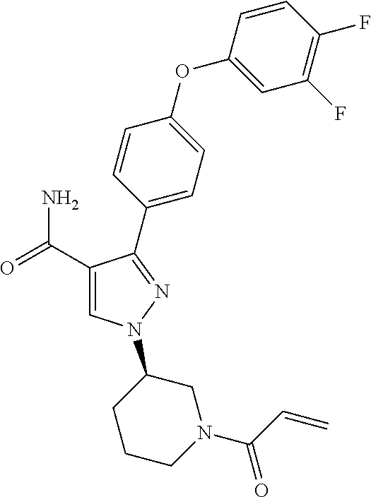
C1(C(=O)N)=CN(C2CCCN(C(C=C)=O)C2)N=C1C1=CC=C(OC2=CC(F)=C(F)C=C2)C=C1
